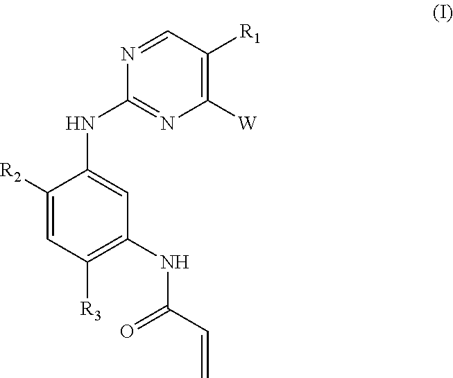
C1(NC(C=C)=O)=C([R3])C=C([R2])C(NC2=NC([W])=C([R1])C=N2)=C1
